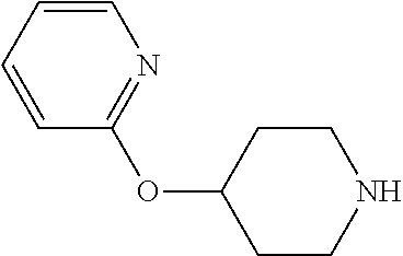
C1CNCCC1OC1=NC=CC=C1
